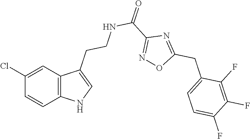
C12=C(C=C(Cl)C=C1)C(CCNC(C1=NOC(CC3=CC=C(F)C(F)=C3F)=N1)=O)=CN2
